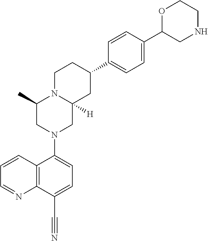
C1=CC2=C(N=C1)C(C#N)=CC=C2N1CC2([H])N(C(C)C1)CCC(C1=CC=C(C3CNCCO3)C=C1)C2
